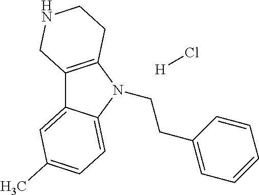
[H]Cl.C12=C(CCNC1)N(CCC1=CC=CC=C1)C1=CC=C(C)C=C21
